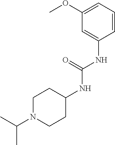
C1=CC=C(OC)C=C1NC(NC1CCN(C(C)C)CC1)=O
